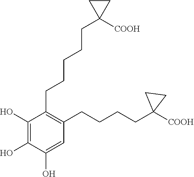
C1(CCCCCC2([COOH])CC2)=C(CCCCC2([COOH])CC2)C=C(O)C(O)=C1O
